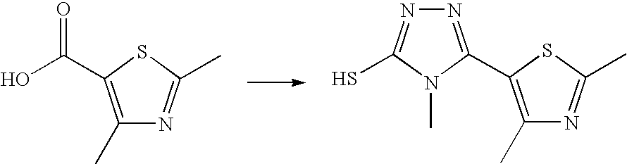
C1(C)=C(C(O)=O)SC(C)=N1.C1(C)=C(C2=NN=C(S)N2C)SC(C)=N1
